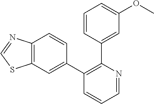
C1=NC(C2=CC(OC)=CC=C2)=C(C2=CC3=C(C=C2)N=CS3)C=C1
